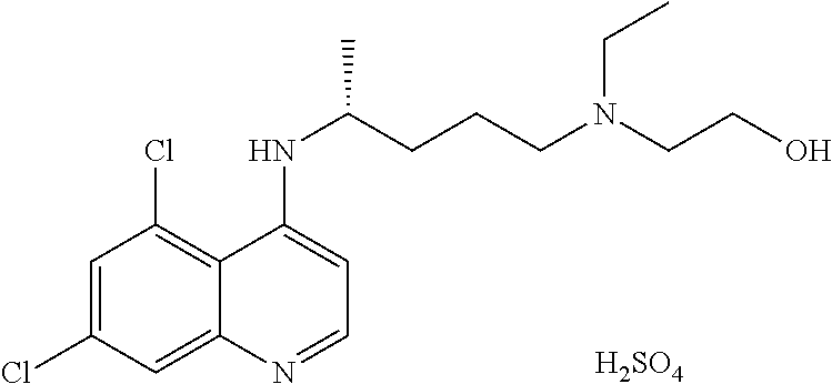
C1=C(Cl)C=C2C(=C1Cl)C(NC(CCCN(CCO)CC)C)=CC=N2.[H2SO4]
